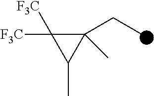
C1(CC)(C)C([F3C])([F3C])C1C
